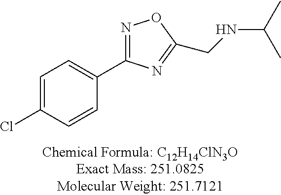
C1=C(Cl)C=CC(C2=NOC(CNC(C)C)=N2)=C1
